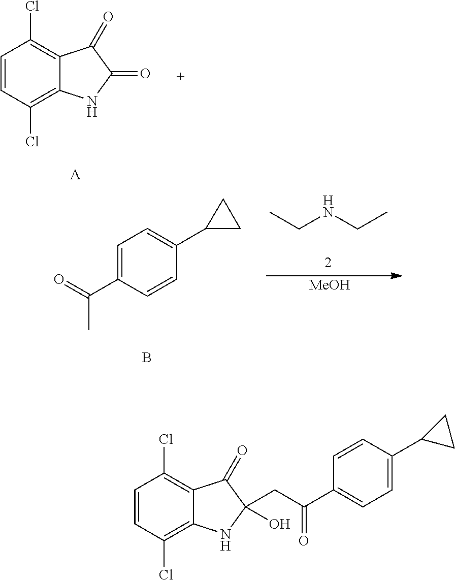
C1=C(C2CC2)C=CC(C(CC2(O)NC3=C(Cl)C=CC(Cl)=C3C2=O)=O)=C1.C1=CC(Cl)=C2C(=C1Cl)C(=O)C(=O)N2.[A].C1=CC(C(=O)C)=CC=C1C1CC1.B.CCNCC.[MeOH]
